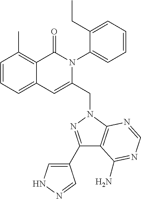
C1=CC=C2C(=C1C)C(=O)N(C1=CC=CC=C1CC)C(CN1C3=C(C(C4=CNN=C4)=N1)C(N)=NC=N3)=C2
